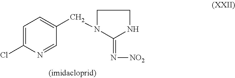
C1=C(Cl)N=CC(CN2C(=N[NO2])NCC2)=C1
